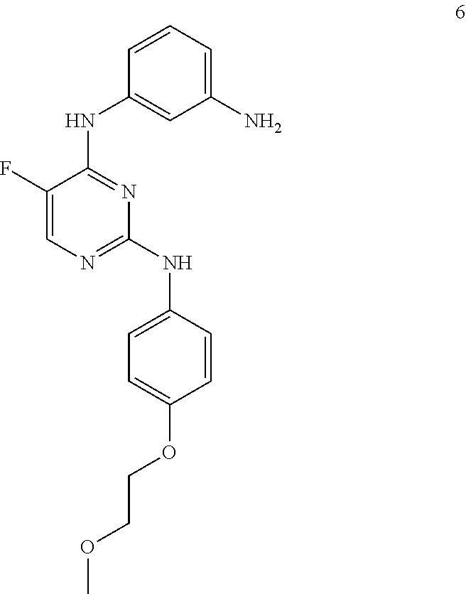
C1(F)=CN=C(NC2=CC=C(OCCOC)C=C2)N=C1NC1=CC(N)=CC=C1
